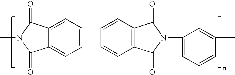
C12=CC(C3=CC4=C(C=C3)C(=O)N(C3=CC=CC(C)=C3)C4=O)=CC=C1C(=O)N(C)C2=O
